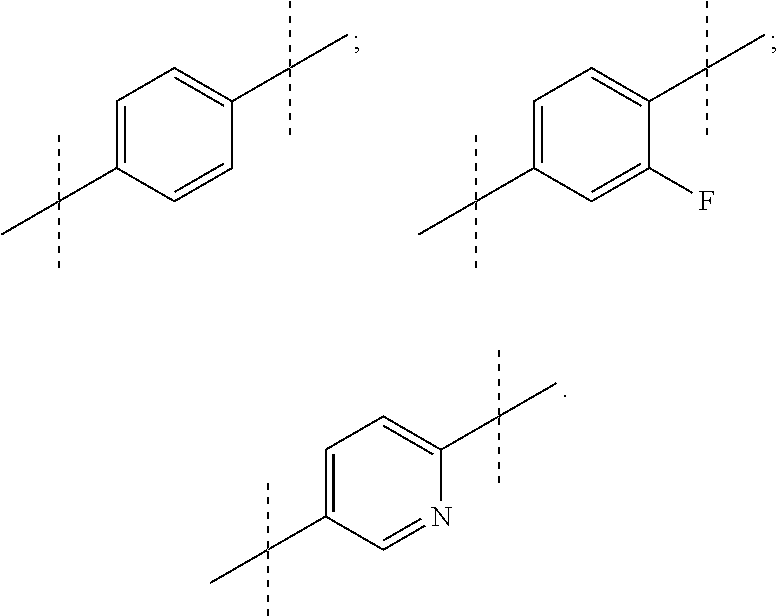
C1=C(C(C)(C)C)C=NC(C(C)(C)C)=C1.C1=C(C(C)(C)C)C=CC(C(C)(C)C)=C1.C1=C(C(C)(C)C)C=C(F)C(C(C)(C)C)=C1
